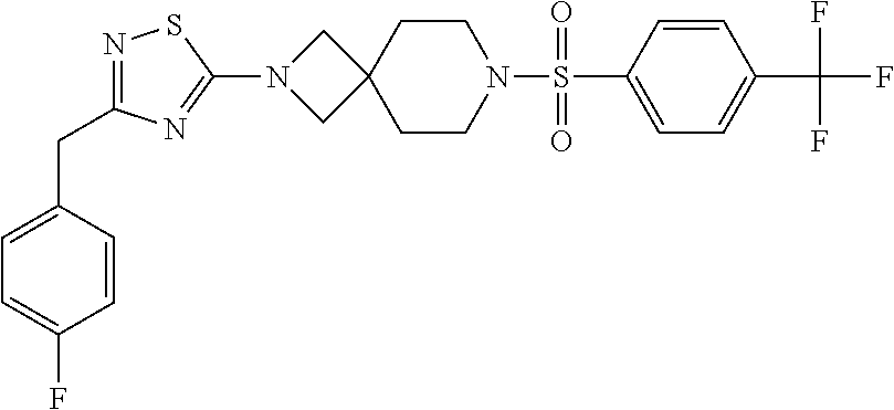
C1=C(S(N2CCC3(CC2)CN(C2=NC(CC4=CC=C(F)C=C4)=NS2)C3)(=O)=O)C=CC(C(F)(F)F)=C1
